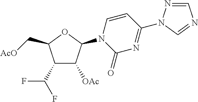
C1([OAc])C(N2C(=O)N=C(N3N=CN=C3)C=C2)OC(C[AcO])C1C(F)F
